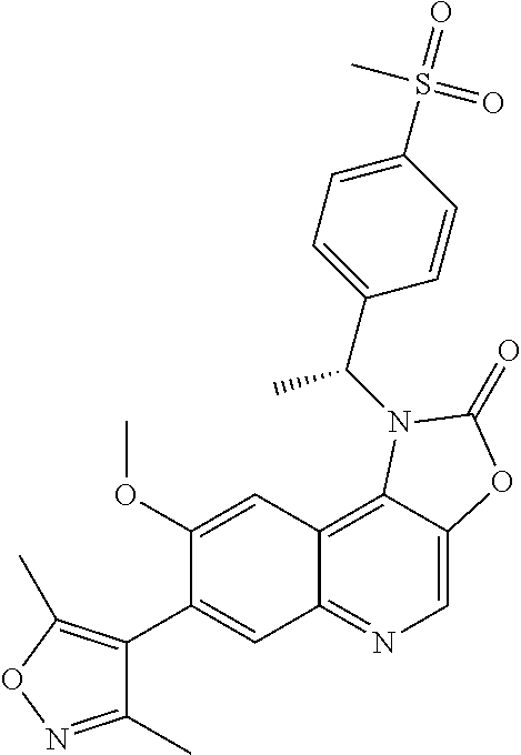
C1(C2=CC3=NC=C4C(=C3C=C2OC)N(C(C2=CC=C(S(=O)(C)=O)C=C2)C)C(=O)O4)=C(C)ON=C1C
